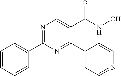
N1=C(C2=CC=CC=C2)N=C(C2=CC=NC=C2)C(C(NO)=O)=C1
